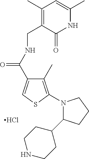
C(C1=C(C)C=C(C)NC1=O)NC(=O)C1=CSC(N2C(C3CCNCC3)CCC2)=C1C.Cl
